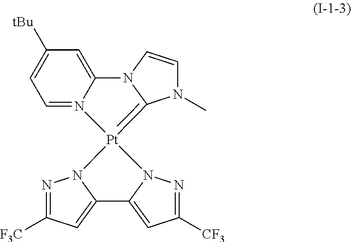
N1=C([F3C])C=C2N1[Pt]1(=C3N(C)C=CN3C3=CC([tBu])=CC=N31)N1N=C([CF3])C=C21
